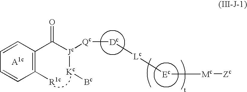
[Qc]([Dc][Lc][Ec][Mc][Zc])[Jc](C(C1=C([R1c])C=CC=C1)=O)[Kc][Bc]
